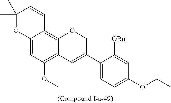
C12=CC(OC)=C3C(=C1C=CC(C)(C)O2)OCC(C1=CC=C(OCC)C=C1[OBn])=C3
